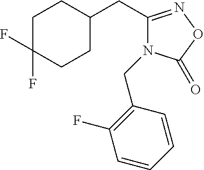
C1C(F)(F)CCC(CC2=NOC(=O)N2CC2=C(F)C=CC=C2)C1
